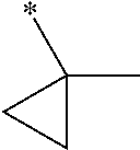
C1C(C)(*)C1
